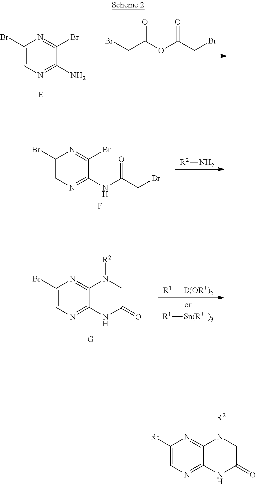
BrCC(OC(CBr)=O)=O.C1(Br)=CN=C(N)C(Br)=N1.[E].C1(Br)=CN=C(NC(CBr)=O)C(Br)=N1.F.[R2]N.[R1][B(OR+)2].[R1][Sn(R++)3].C1(Br)=CN=C2C(=N1)N([R2])CC(=O)N2.C1([R1])=CN=C2C(=N1)N([R2])CC(=O)N2
